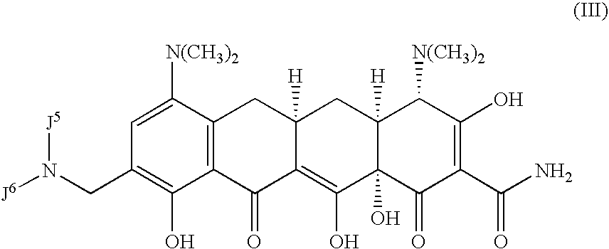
C1=C([N(CH3)2])C2=C(C(O)=C1CN([J5])[J6])C(=O)C1=C(O)C3(O)C([H])(CC1([H])C2)C([N(CH3)2])C(O)=C(C(=O)N)C3=O
